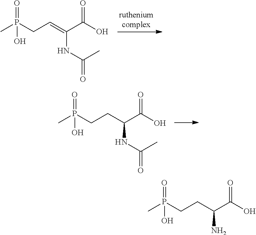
CP(CC=C(C(O)=O)NC(C)=O)(=O)O.CP(CCC(C(O)=O)NC(C)=O)(=O)O.CP(CCC(C(O)=O)N)(=O)O
